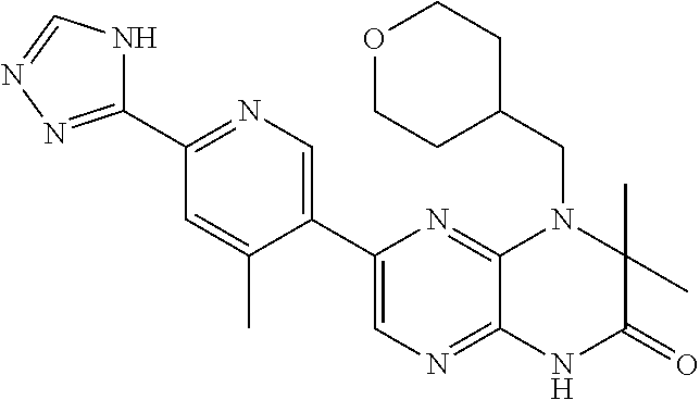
C12=NC=C(C3=CN=C(C4=NN=CN4)C=C3C)N=C1N(CC1CCOCC1)C(C)(C)C(=O)N2
